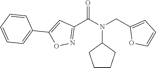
C1(C(N(CC2=CC=CO2)C2CCCC2)=O)=NOC(C2=CC=CC=C2)=C1
